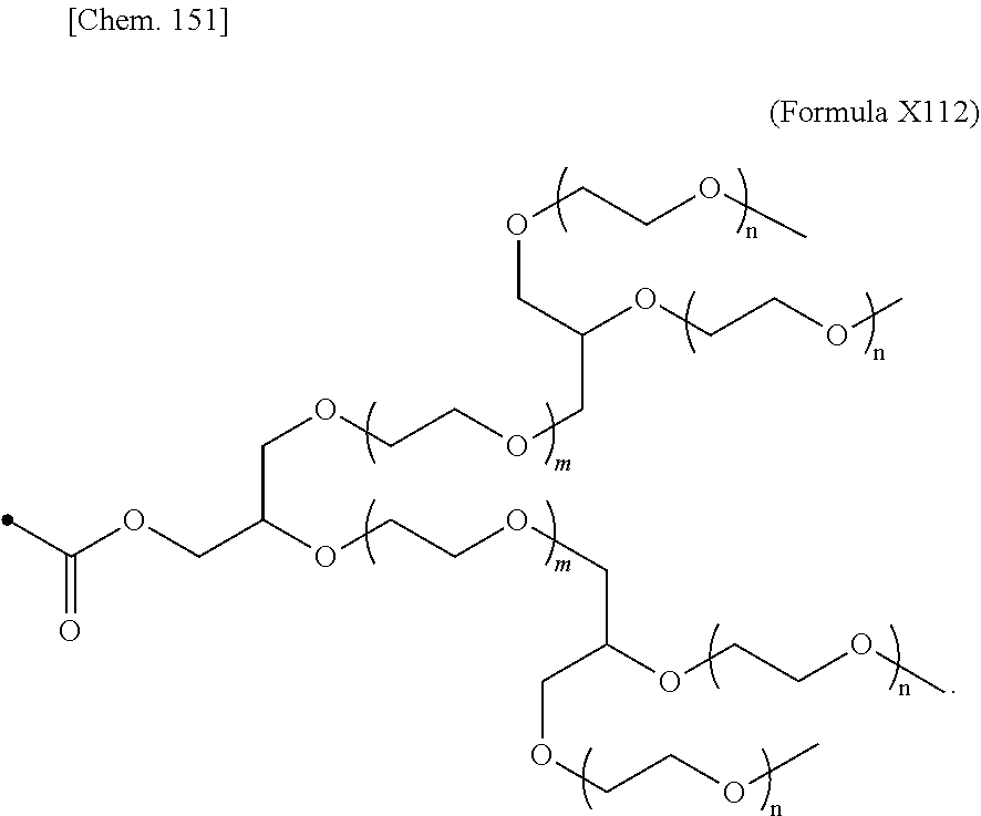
C(C(OCCOCC(OCCOC)COCCOC)COCCOCC(OCCOC)COCCOC)OC(=O)C
